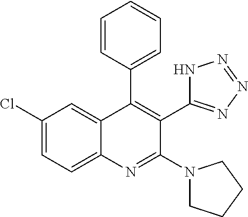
C1(Cl)=CC=C2C(=C1)C(C1=CC=CC=C1)=C(C1=NN=NN1)C(N1CCCC1)=N2
